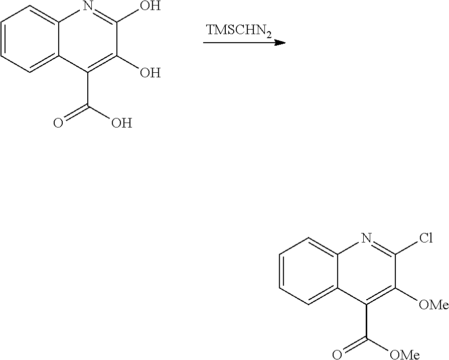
C1=CC=C2C(=C1)N=C(Cl)C([OMe])=C2C([OMe])=O.C1=CC=C2C(=C1)N=C(O)C(O)=C2C(O)=O
